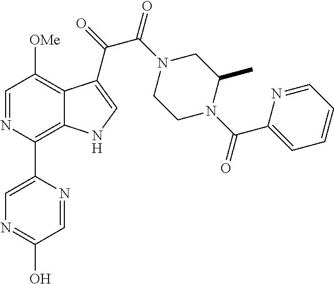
C1=NC(C2=CN=C(O)C=N2)=C2C(=C1[OMe])C(C(C(=O)N1CCN(C(C3=CC=CC=N3)=O)C(C)C1)=O)=CN2
